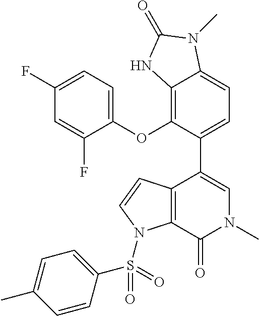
C12=C(OC3=CC=C(F)C=C3F)C(C3=CN(C)C(=O)C4=C3C=CN4S(=O)(C3=CC=C(C)C=C3)=O)=CC=C1N(C)C(=O)N2
